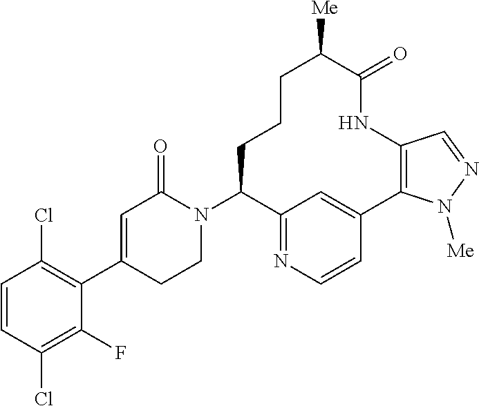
C1=CC(Cl)=C(F)C(C2=CC(=O)N(C3C4=NC=CC(=C4)C4=C(NC(=O)C([Me])CCC3)C=NN4[Me])CC2)=C1Cl
